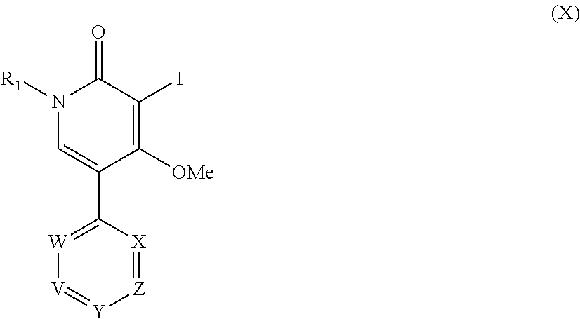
N1([R1])C=C(C2=[W][V]=[Y][Z]=[X]2)C([OMe])=C(I)C1=O
